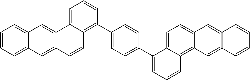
C1=CC=C2C(=C1)C=C1C(=C2)C=CC2=C(C3=CC=C(C4=CC=CC5=C6C(=CC=C45)C=C4C(=C6)C=CC=C4)C=C3)C=CC=C12
